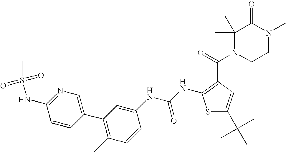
C1=CC(C2=C(C)C=CC(NC(NC3=C(C(=O)N4CCN(C)C(=O)C4(C)C)C=C(C(C)(C)C)S3)=O)=C2)=CN=C1NS(=O)(=O)C
